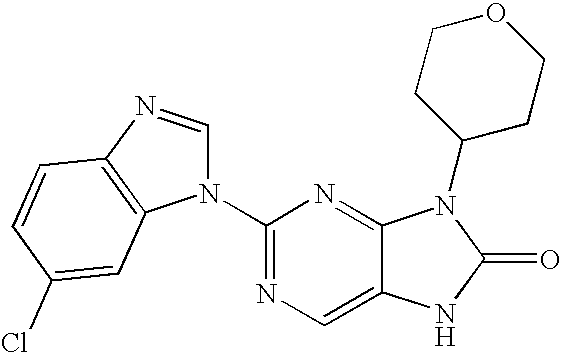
C1(N2C=NC3=C2C=C(Cl)C=C3)=NC=C2C(=N1)N(C1CCOCC1)C(=O)N2
